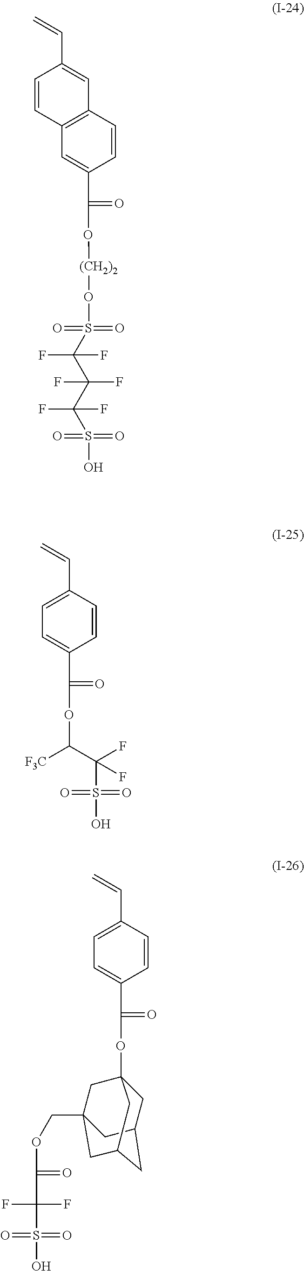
C=CC1=CC2=C(C=C1)C=C(C(=O)O[(CH2)2]OS(=O)(=O)C(C(C(S(=O)(=O)O)(F)F)(F)F)(F)F)C=C2.C=CC1=CC=C(C(=O)OC(C(F)(F)S(=O)(=O)O)[F3C])C=C1.C=CC1=CC=C(C(=O)OC23CC4CC(CC(COC(C(F)(F)S(=O)(=O)O)=O)(C2)C4)C3)C=C1
